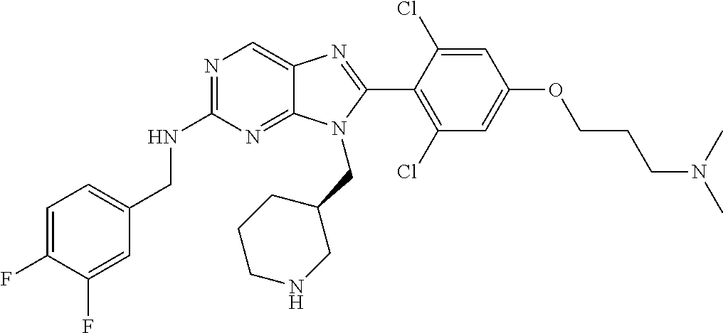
C1=C(F)C(F)=CC(CNC2=NC=C3C(=N2)N(CC2CCCNC2)C(C2=C(Cl)C=C(OCCCN(C)C)C=C2Cl)=N3)=C1
